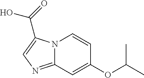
C(O)(=O)C1=CN=C2N1C=CC(OC(C)C)=C2
